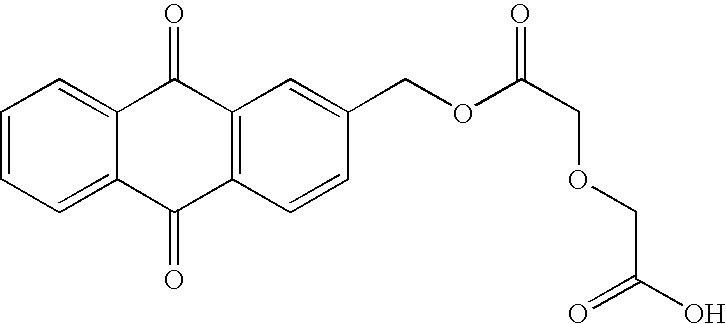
C1=CC=C2C(=C1)C(=O)C1=C(C=CC(COC(COCC(O)=O)=O)=C1)C2=O
